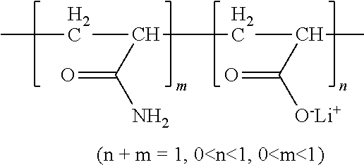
CCC(C(N)=O)CC(C)C([O-Li+])=O
